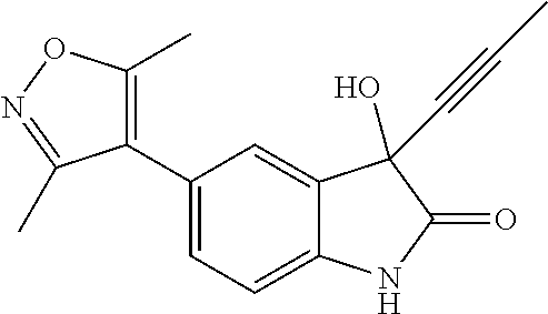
C1(C2=CC=C3C(=C2)C(O)(C#CC)C(=O)N3)=C(C)ON=C1C
